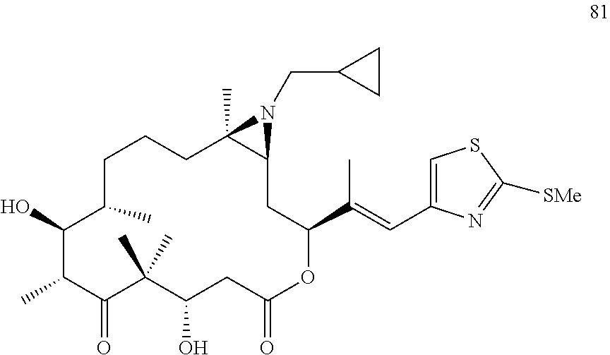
C1CC(C)C(O)C(C)C(=O)C(C)(C)C(O)CC(=O)OC(C(=CC2=CSC([SMe])=N2)C)CC2C(C)(C1)N2CC1CC1
